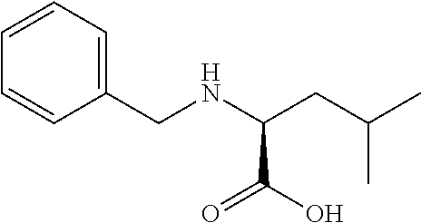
C1=CC=C(CNC(CC(C)C)C(=O)O)C=C1
